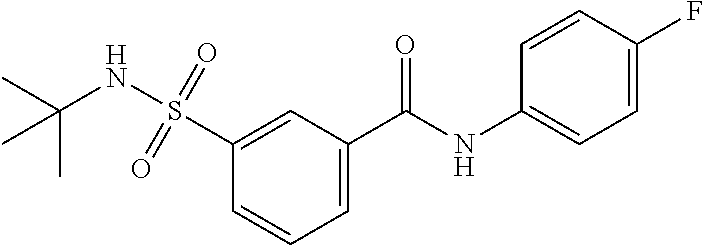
C1(S(NC(C)(C)C)(=O)=O)=CC(C(=O)NC2=CC=C(F)C=C2)=CC=C1
